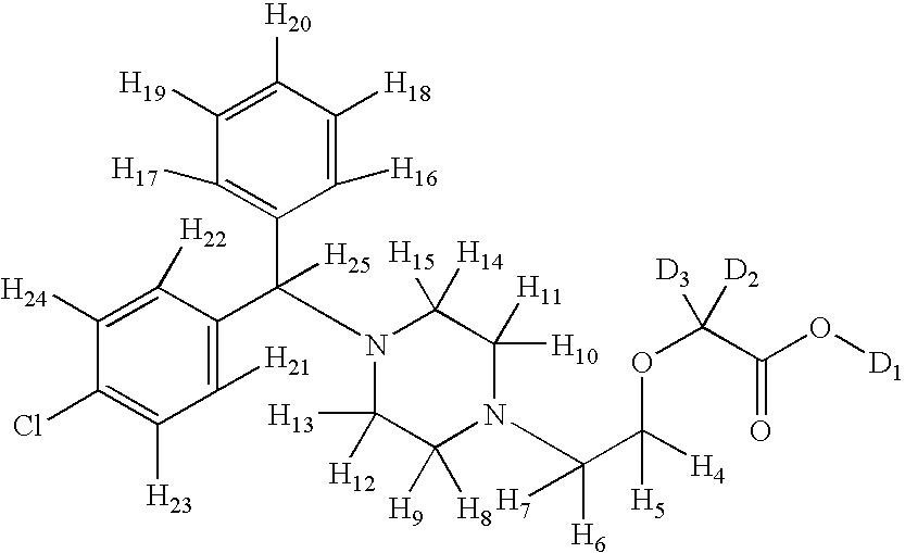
C1([H24])=C([H22])C(C(C2=C([H17])C([H19])=C([H20])C([H18])=C2[H16])([H25])N2C([H13])([H12])C([H9])([H8])N(C(C([H4])(OC([D2])([D3])C(O[D1])=O)[H5])([H6])[H7])C([H10])([H11])C2([H15])[H14])=C([H21])C([H23])=C1Cl
